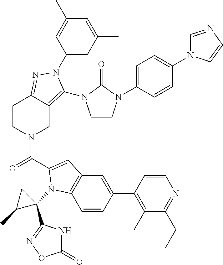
C1(N2C(N3CCN(C4=CC=C(N5C=NC=C5)C=C4)C3=O)=C3CN(C(C4=CC5=C(C=CC(C6=C(C)C(CC)=NC=C6)=C5)N4C4(C5=NOC(=O)N5)CC4C)=O)CCC3=N2)=CC(C)=CC(C)=C1
